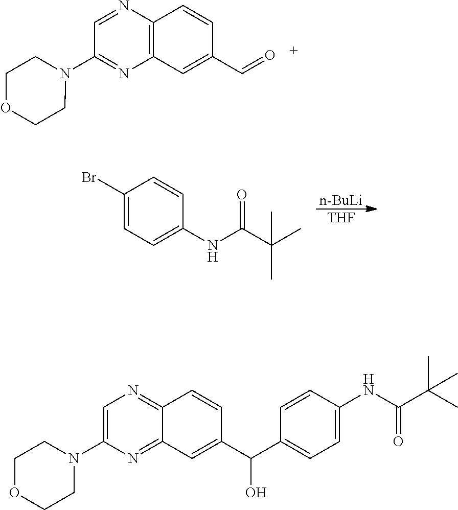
C12=C(C=C(C=O)C=C1)N=C(N1CCOCC1)C=N2.[n-BuLi].[THF].C1(Br)=CC=C(NC(C(C)(C)C)=O)C=C1.C12=NC=C(N3CCOCC3)N=C1C=C(C(C1=CC=C(NC(C(C)(C)C)=O)C=C1)O)C=C2
